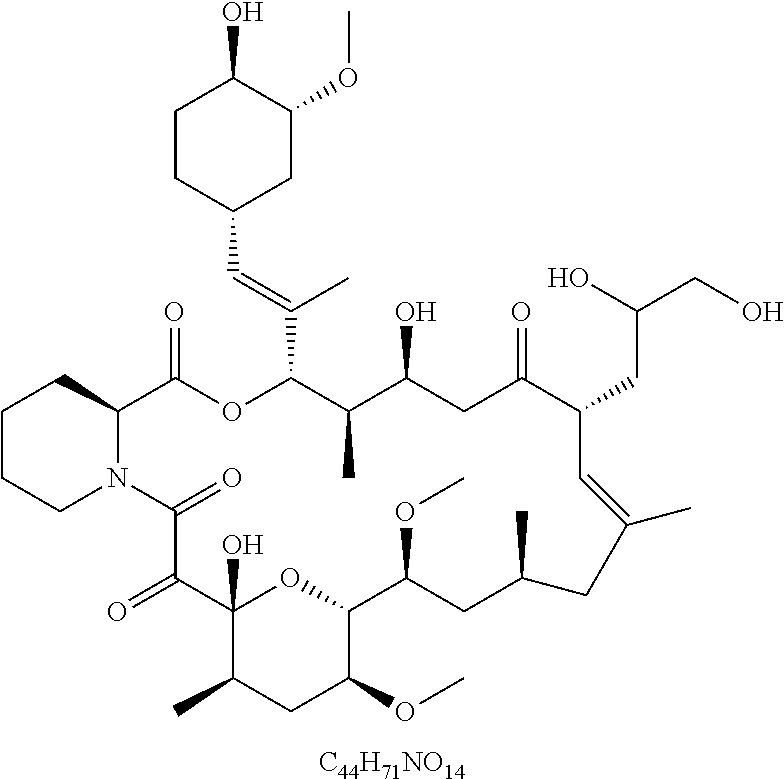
[C44H71NO14].C1CCN2C(C1)C(=O)OC(C(=CC1CC(OC)C(O)CC1)C)C(C)C(O)CC(=O)C(CC(CO)O)C=C(C)CC(C)CC(OC)C1OC(O)(C(=O)C2=O)C(C)CC1OC
